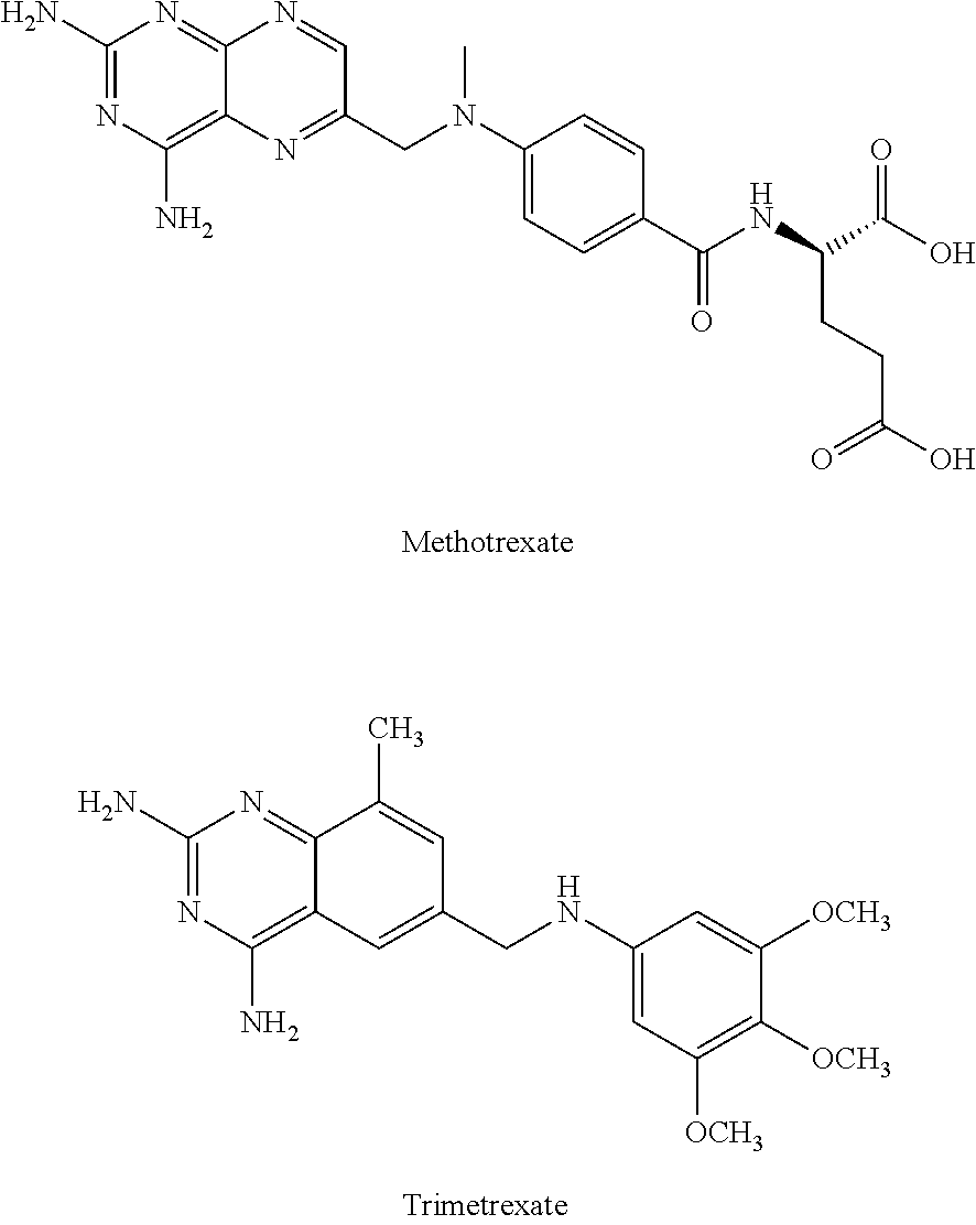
N(C)(CC1=NC2=C(N)N=C(N)N=C2N=C1)C1=CC=C(C(=O)NC(CCC(O)=O)C(O)=O)C=C1.C12=C(N)N=C(N)N=C1C(C)=CC(CNC1=CC([OCH3])=C([OCH3])C([OCH3])=C1)=C2
